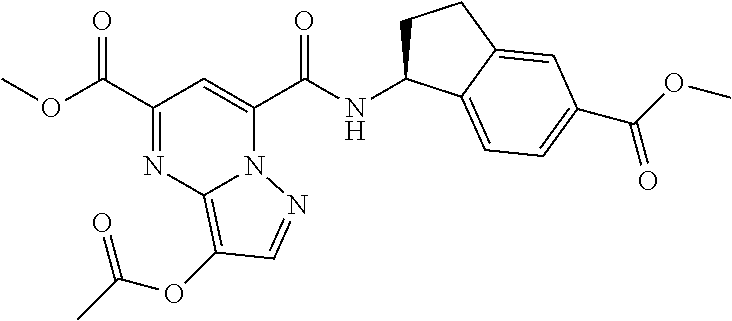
N(C(C1=CC(C(OC)=O)=NC2=C(OC(C)=O)C=NN12)=O)C1CCC2=CC(C(OC)=O)=CC=C12
